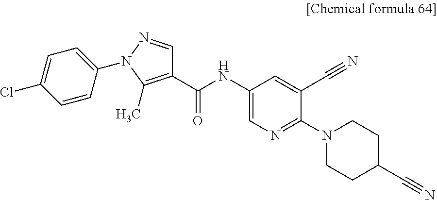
C1(C(NC2=CN=C(N3CCC(C#N)CC3)C(C#N)=C2)=O)=C(C)N(C2=CC=C(Cl)C=C2)N=C1
